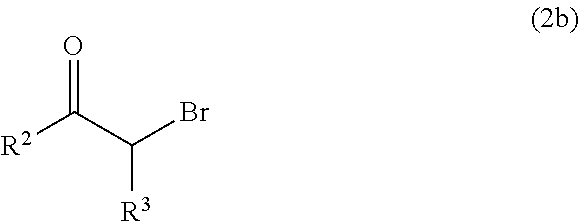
[R2]C(C(Br)[R3])=O
